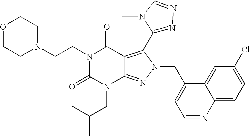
N1(CCN2CCOCC2)C(=O)N(CC(C)C)C2=NN(CC3=CC=NC4=CC=C(Cl)C=C34)C(C3=NN=CN3C)=C2C1=O
